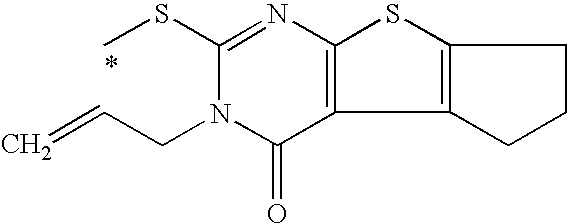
C1(SC)=NC2=C(C(=O)N1CC=C)C1=C(S2)CCC1
